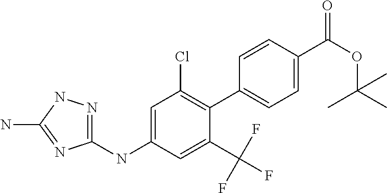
C1(NC2=CC(Cl)=C(C3=CC=C(C(OC(C)(C)C)=O)C=C3)C(C(F)(F)F)=C2)=NNC(N)=N1
